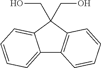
C12=CC=CC=C1C(CO)(CO)C1=C2C=CC=C1
